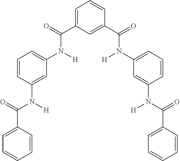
C1(C(=O)N(C2=CC=CC(N(C(=O)C3=CC=CC=C3)[H])=C2)[H])=CC=CC(C(=O)N([H])C2=CC=CC(N([H])C(=O)C3=CC=CC=C3)=C2)=C1
